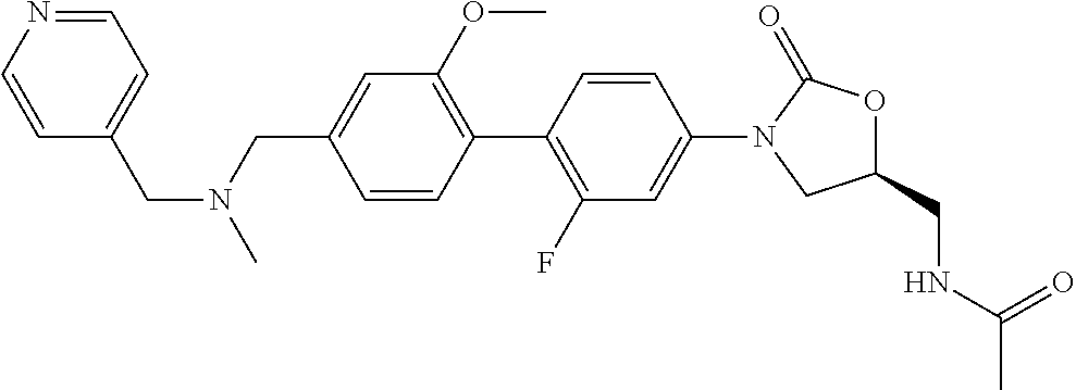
C(C1=CC(OC)=C(C2=C(F)C=C(N3CC(CNC(C)=O)OC3=O)C=C2)C=C1)N(CC1=CC=NC=C1)C
